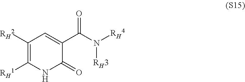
N1C(=O)C(C(=O)N([RH3])[RH4])=CC([RH2])=C1[RH1]
